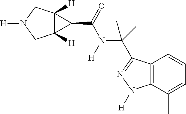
C12([H])C([H])(CN([H])C1)C2C(=O)N([H])C(C1=NN([H])C2=C1C=CC=C2C)(C)C
